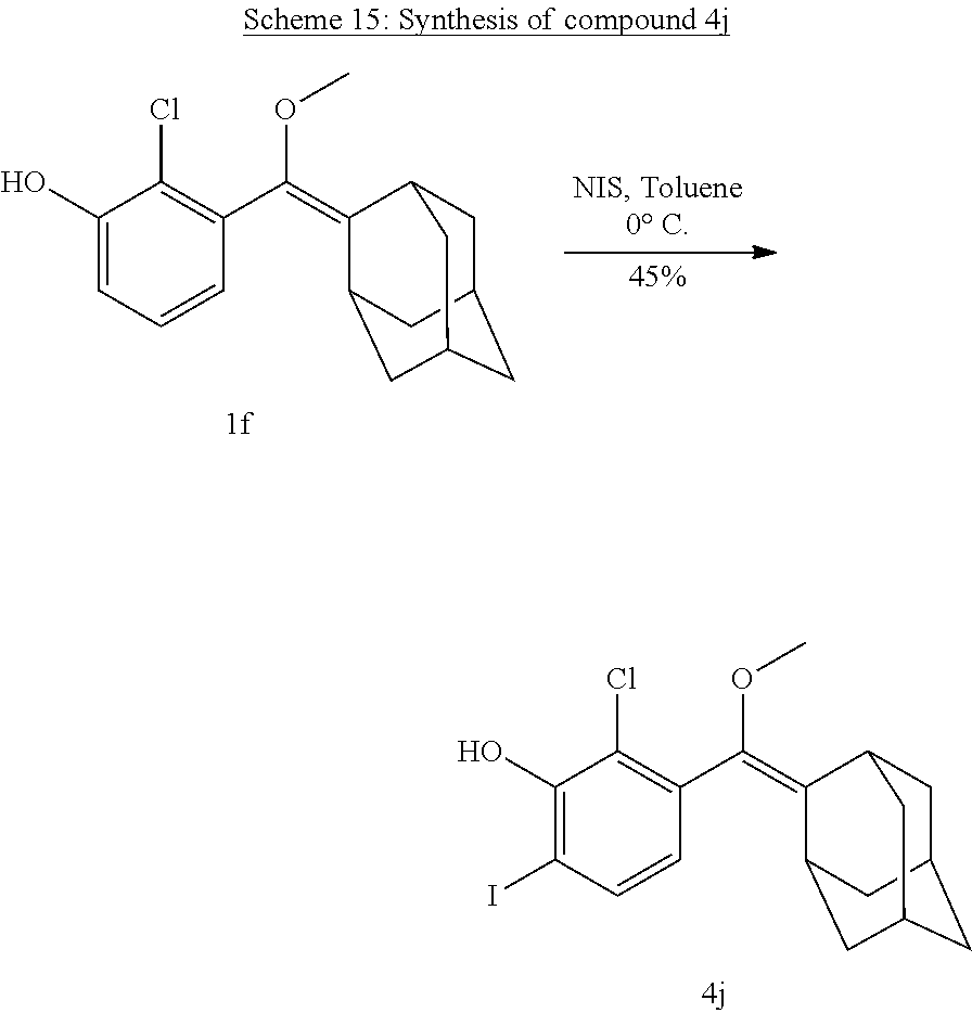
C1(O)=CC=CC(C(OC)=C2C3CC4CC(CC2C4)C3)=C1Cl.C1(O)=C(I)C=CC(C(OC)=C2C3CC4CC(CC2C4)C3)=C1Cl
